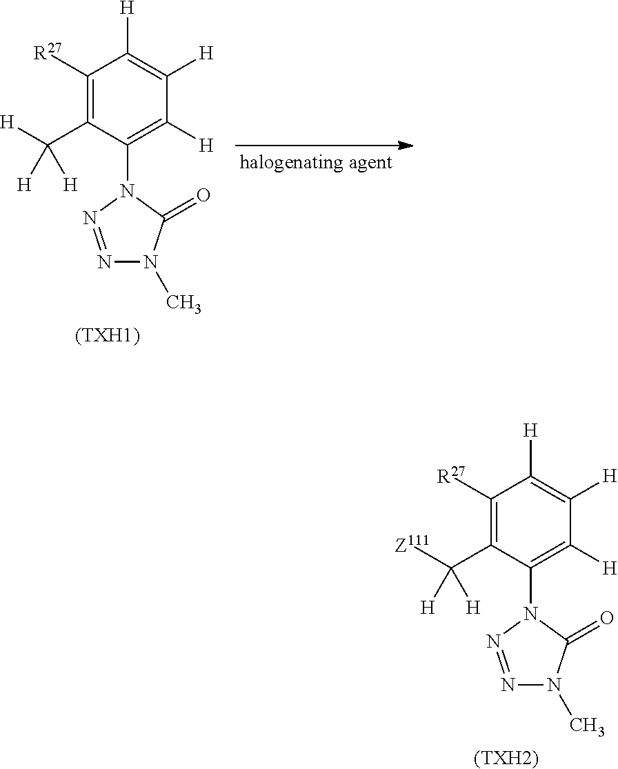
C1([R27])=C(C([Z111])([H])[H])C(N2C(=O)N(C)N=N2)=C([H])C([H])=C1[H].[(TXH2)].C1([R27])=C(C([H])([H])[H])C(N2C(=O)N(C)N=N2)=C([H])C([H])=C1[H].[(TXH1)]
